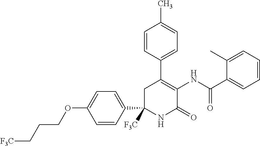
C1([F3C])(C2=CC=C(OCCC[F3C])C=C2)NC(=O)C(NC(C2=CC=CC=C2C)=O)=C(C2=CC=C(C)C=C2)C1
